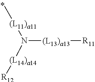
N([(L13)a13][R11])([(L11)a11]C)[(L14)a14][R12]
